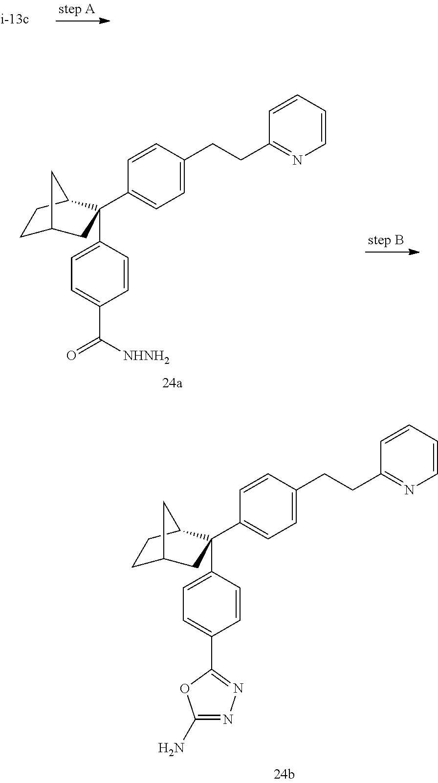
C1=CC(CCC2=NC=CC=C2)=CC=C1C1(C2=CC=C(C([NHNH2])=O)C=C2)CC2CCC1C2.C1=CC(CCC2=NC=CC=C2)=CC=C1C1(C2=CC=C(C3=NN=C(N)O3)C=C2)CC2CCC1C2
